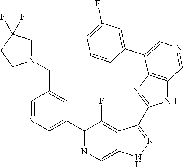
C1(C2=CN=CC(CN3CC(F)(F)CC3)=C2)=NC=C2C(=C1F)C(C1=NC3=C(N1)C=NC=C3C1=CC(F)=CC=C1)=NN2
